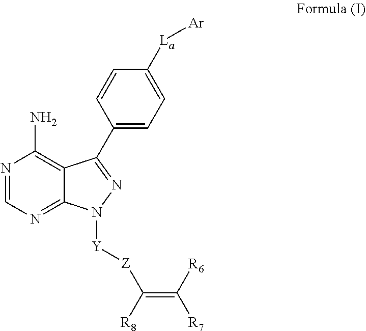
[Y]([Z]C(=C([R6])[R7])[R8])N1C2=NC=NC(N)=C2C(C2=CC=C([La][Ar])C=C2)=N1
